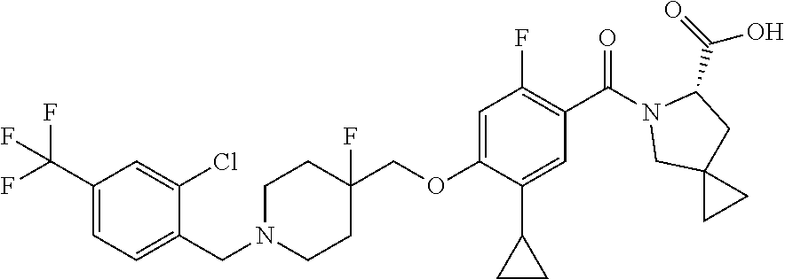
C1(C(F)(F)F)=CC=C(CN2CCC(COC3=CC(F)=C(C(=O)N4CC5(CC4C(O)=O)CC5)C=C3C3CC3)(F)CC2)C(Cl)=C1
